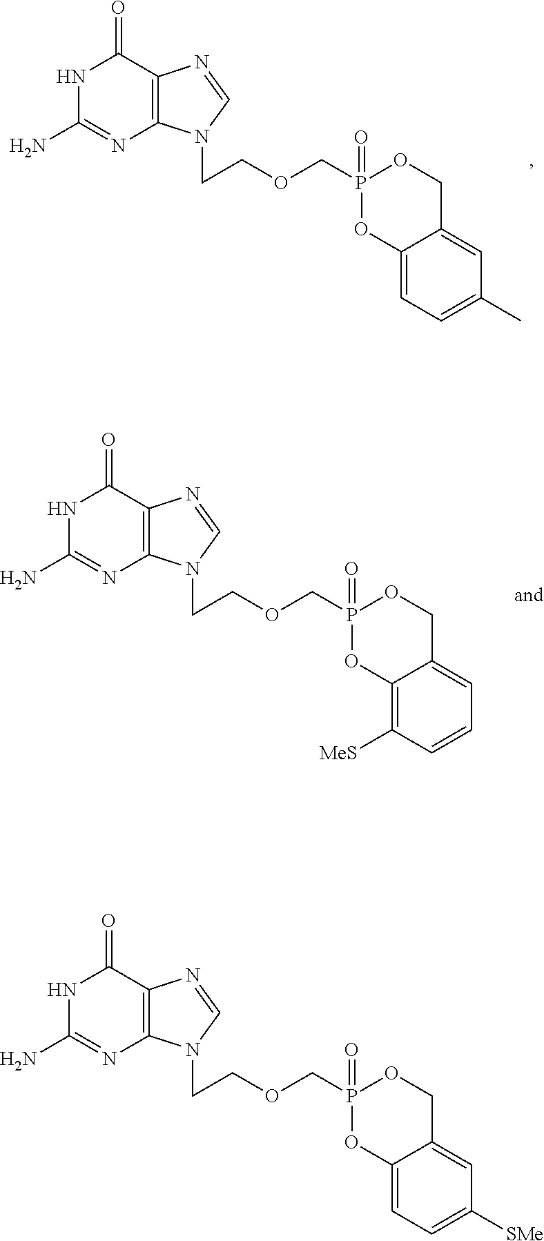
C1(N)=NC2=C(C(=O)N1)N=CN2CCOCP1(=O)OC2=CC=C(C)C=C2CO1.C1(N)=NC2=C(C(=O)N1)N=CN2CCOCP1(=O)OC2=CC=C([SMe])C=C2CO1.C1(N)=NC2=C(C(=O)N1)N=CN2CCOCP1(=O)OC2=C([MeS])C=CC=C2CO1
